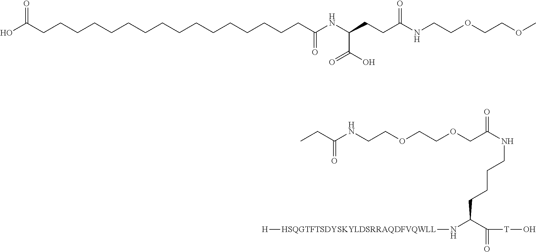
OC(CCCCCCCCCCCCCCCCC(NC(CCC(NCCOCCOC)=O)C(O)=O)=O)=O.C(C(NCCOCCOCC(NCCCCC(C(=O)[T]O)N[HSQGTFTSDYSKYLDSRRAQDFVQWLL][H])=O)=O)C
